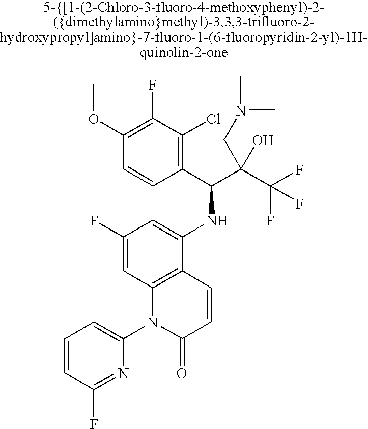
C1=CC(F)=NC(N2C(=O)C=CC3=C2C=C(F)C=C3NC(C(C(F)(F)F)(CN(C)C)O)C2=C(Cl)C(F)=C(OC)C=C2)=C1
